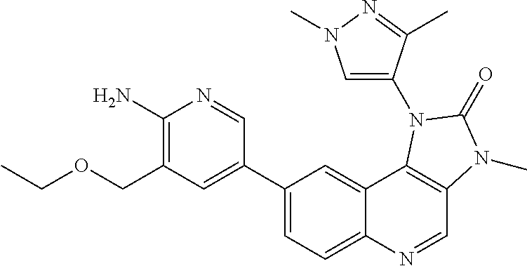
C1(N)=C(COCC)C=C(C2=CC=C3C(=C2)C2=C(C=N3)N(C)C(=O)N2C2=CN(C)N=C2C)C=N1
